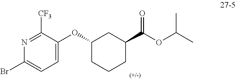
C1=C(OC2CCCC(C(OC(C)C)=O)C2)C([CF3])=NC(Br)=C1
